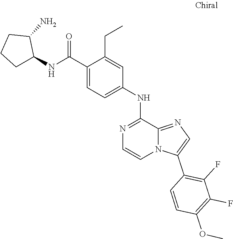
O(C1=C(F)C(F)=C(C2=CN=C3N2C=CN=C3NC2=CC=C(C(NC3CCCC3N)=O)C(CC)=C2)C=C1)C
